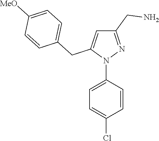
N1(C2=CC=C(Cl)C=C2)N=C(CN)C=C1CC1=CC=C([MeO])C=C1
